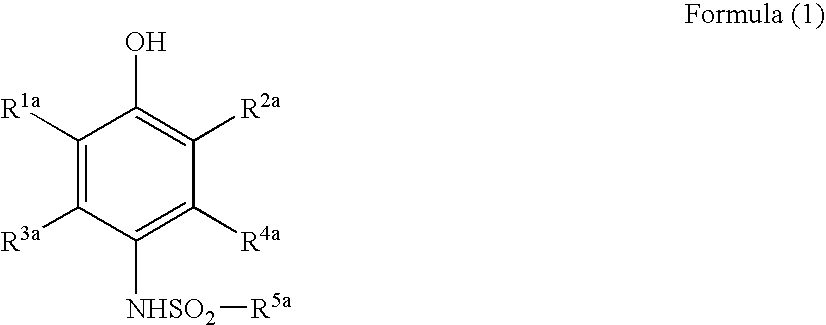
C1([R1a])=C([R3a])C([NHSO2][R5a])=C([R4a])C([R2a])=C1O
